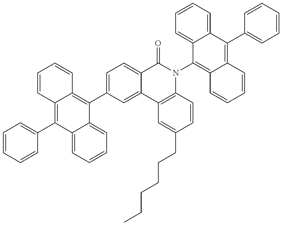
C1=CC=CC(C2=C3C(=C(C4=CC=C5C(=C4)C4=C(N(C6=C7C(=C(C8=CC=CC=C8)C8=CC=CC=C68)C=CC=C7)C5=O)C=CC(CCCCCC)=C4)C4=CC=CC=C24)C=CC=C3)=C1
